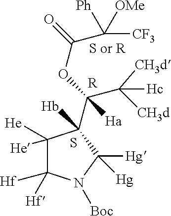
C1([He])([He])C([Hf])([Hf])N([Boc])C([Hg])([Hg])C1(C(OC(=O)C([CF3])([Ph])[OMe])(C([CH3d])([CH3d])[Hc])[Ha])[Hb].[R].S
